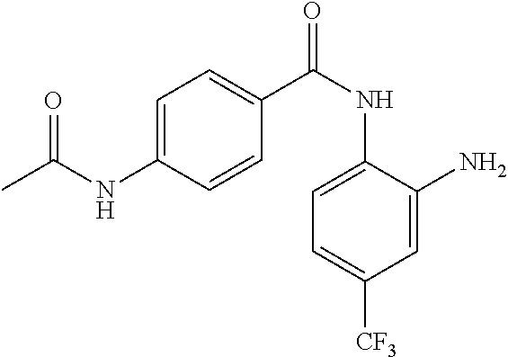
C1=C(NC(C)=O)C=CC(C(NC2=CC=C([CF3])C=C2N)=O)=C1
